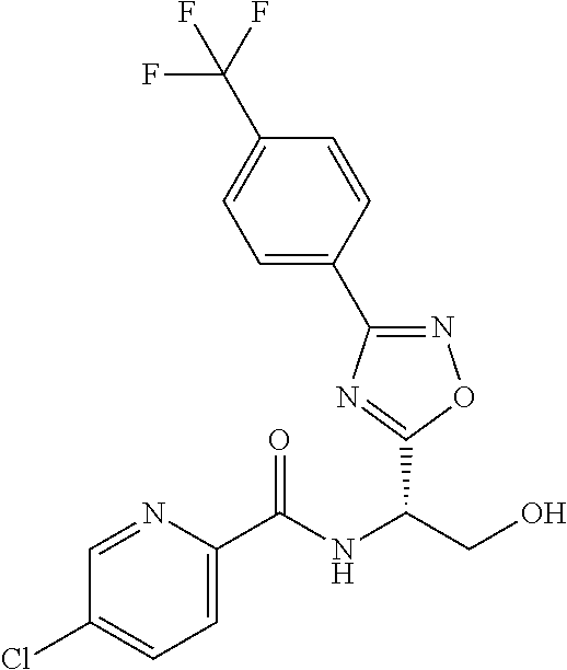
C1(C2=NOC(C(NC(C3=CC=C(Cl)C=N3)=O)CO)=N2)=CC=C(C(F)(F)F)C=C1
